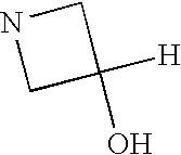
C1C(O)([H])CN1
